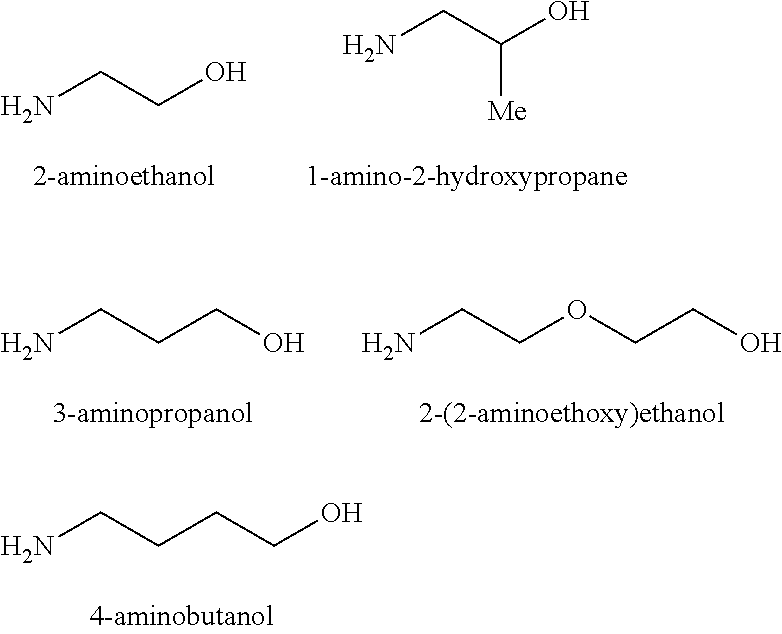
NCC(O)[Me].NCCO.NCCCO.NCCOCCO.NCCCCO
